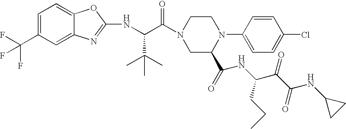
C1=C(C(F)(F)F)C=C2C(=C1)OC(NC(C(N1CC(C(=O)NC(C(C(=O)NC3CC3)=O)CCC)N(C3=CC=C(Cl)C=C3)CC1)=O)C(C)(C)C)=N2
